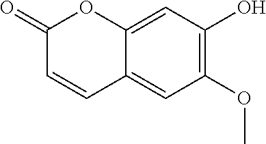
C12=CC(OC)=C(O)C=C1OC(=O)C=C2
